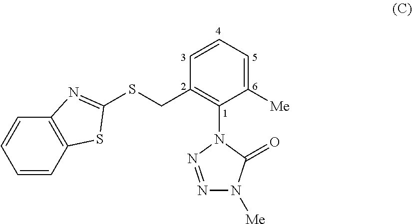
C1=CC=C([Me])C(N2N=NN([Me])C2=O)=C1CSC1=NC2=C(C=CC=C2)S1
